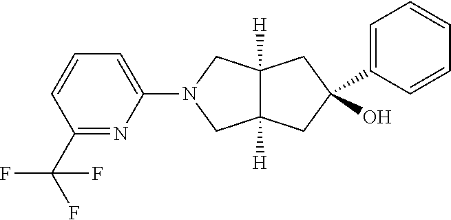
C1(C(F)(F)F)=NC(N2CC3([H])C([H])(C2)CC(O)(C2=CC=CC=C2)C3)=CC=C1
